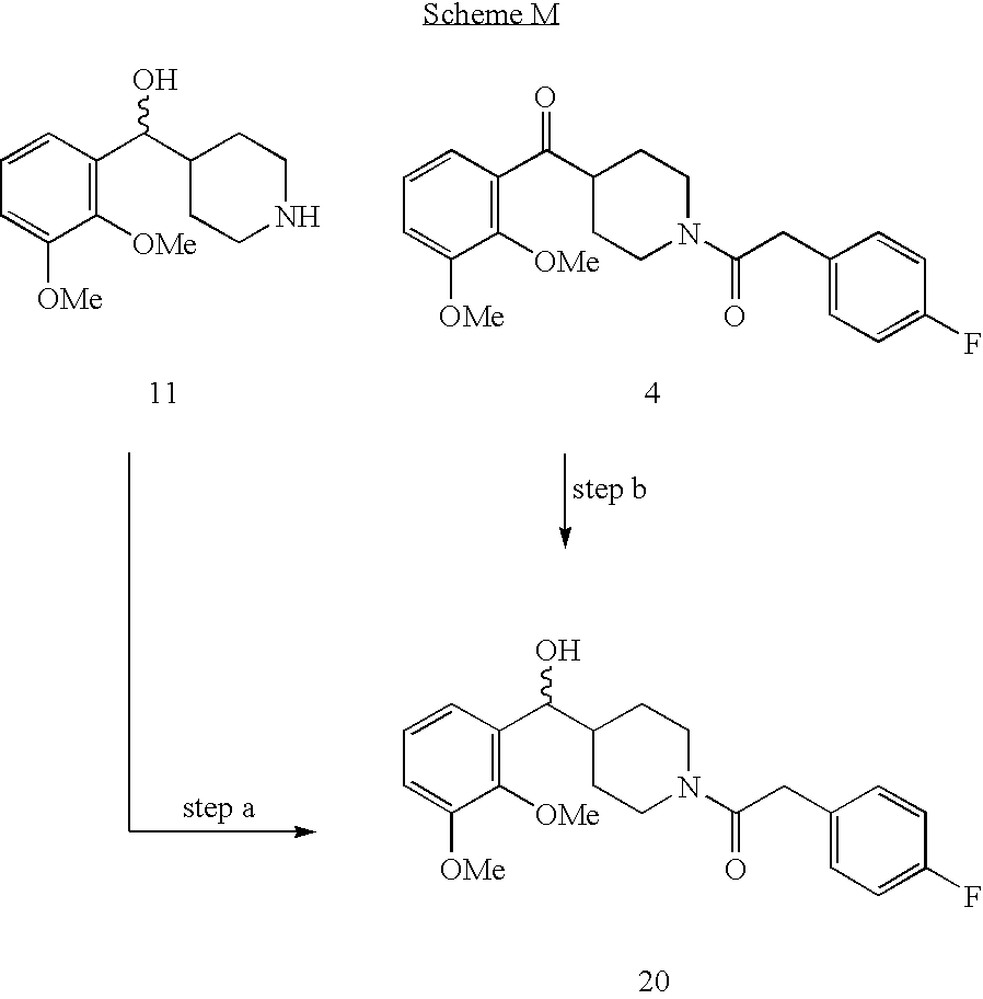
C1=CC(C(C2CCNCC2)O)=C([OMe])C([OMe])=C1.C1=CC(C(C2CCN(C(CC3=CC=C(F)C=C3)=O)CC2)=O)=C([OMe])C([OMe])=C1.C1=CC(C(C2CCN(C(CC3=CC=C(F)C=C3)=O)CC2)O)=C([OMe])C([OMe])=C1
